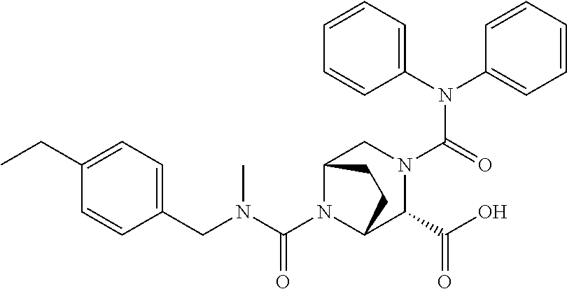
C(N1C2C(C(O)=O)N(C(N(C3=CC=CC=C3)C3=CC=CC=C3)=O)CC1CC2)(N(CC1=CC=C(CC)C=C1)C)=O
